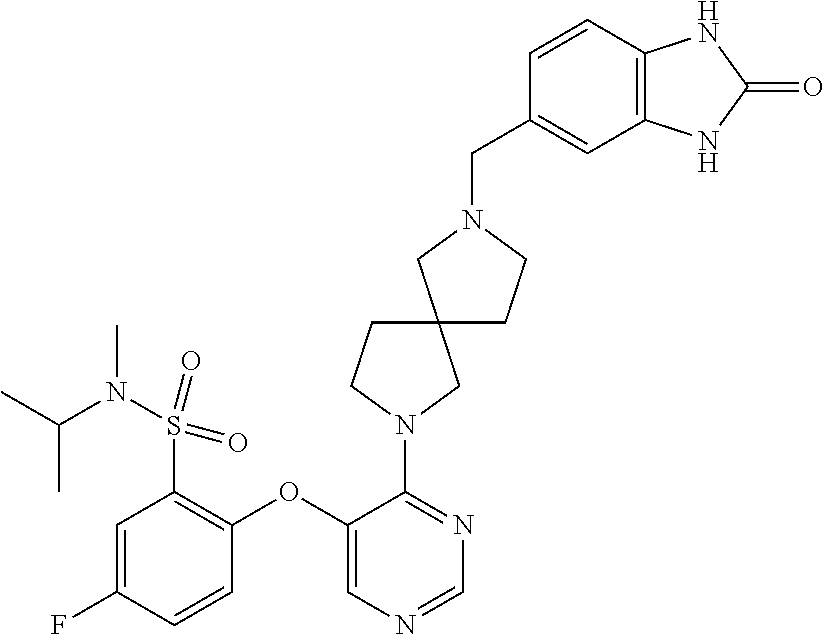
C1=C(F)C=CC(OC2=CN=CN=C2N2CC3(CC2)CCN(CC2=CC4=C(C=C2)NC(=O)N4)C3)=C1S(=O)(N(C(C)C)C)=O
